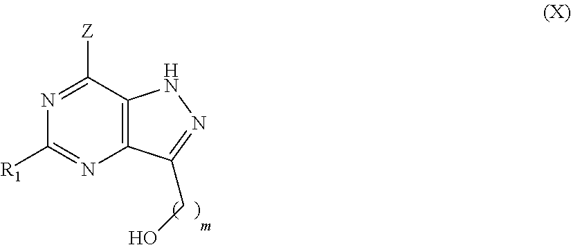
N1=C([Z])C2=C(N=C1[R1])C(CO)=NN2
